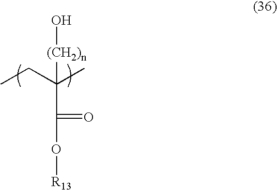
C(O[R13])(C(CC)(C)[(CH2)n]O)=O
